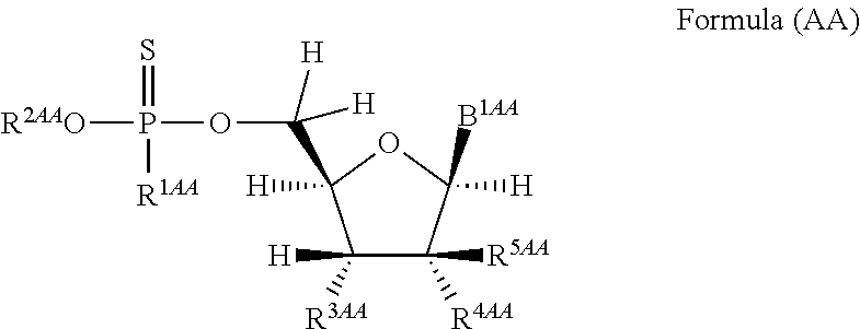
[R2AAO]P(OC([H])([H])C1([H])C([H])([R3AA])C([R5AA])([R4AA])C([H])([B1AA])O1)(=S)[R1AA]
